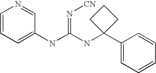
C1=CC=C(NC(NC2(C3=CC=CC=C3)CCC2)=N[CN])C=N1
